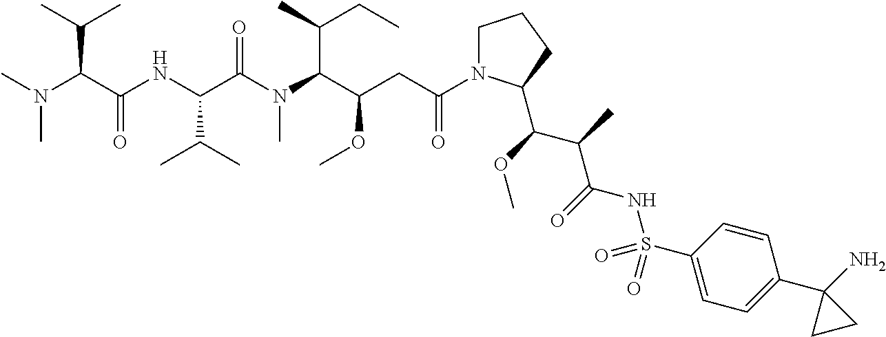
C1N(C(CC(C(N(C(C(NC(C(N(C)C)C(C)C)=O)C(C)C)=O)C)C(CC)C)OC)=O)C(C(OC)C(C)C(=O)NS(C2=CC=C(C3(N)CC3)C=C2)(=O)=O)CC1
